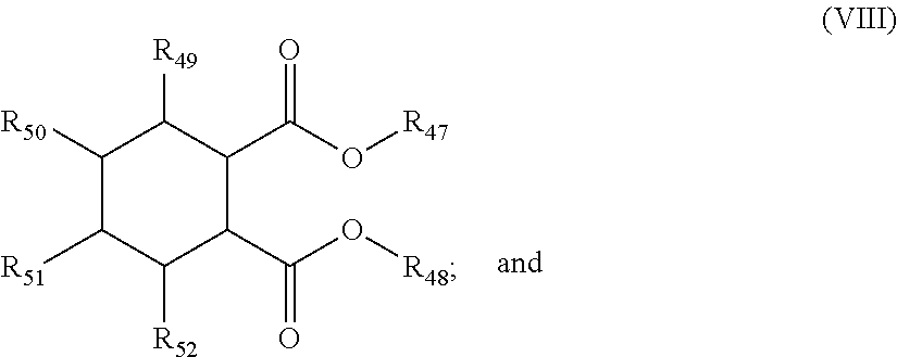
C1([R50])C([R51])C([R52])C(C(O[R48])=O)C(C(O[R47])=O)C1[R49]
